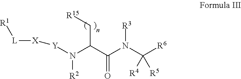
C(C(N([R2])[Y][X][L][R1])C(=O)N([R3])C([R6])([R5])[R4])[R15]
